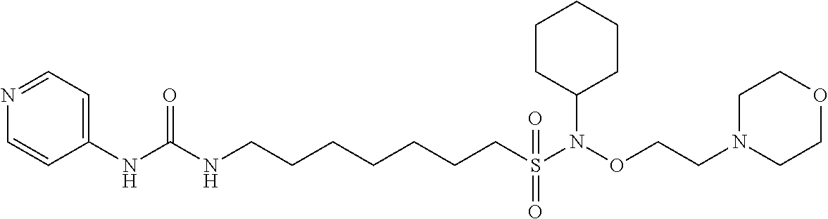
C1=NC=CC(NC(NCCCCCCCS(=O)(=O)N(OCCN2CCOCC2)C2CCCCC2)=O)=C1
